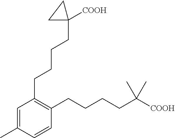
C1(C)=CC(CCCCC2([COOH])CC2)=C(CCCCC(C)(C)[COOH])C=C1
